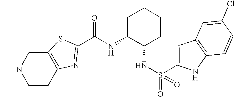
C(NC1C(NS(=O)(C2=CC3=C(N2)C=CC(Cl)=C3)=O)CCCC1)(=O)C1=NC2=C(CN(C)CC2)S1
